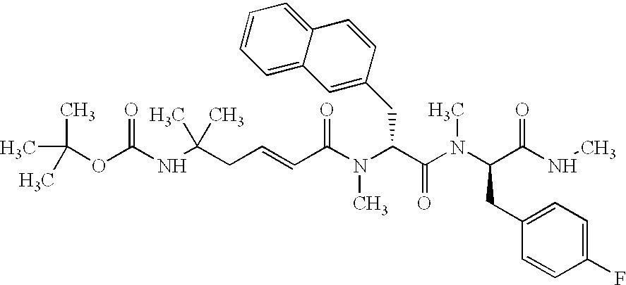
N(C(CC=CC(N(C(C(N(C(C(NC)=O)CC1=CC=C(F)C=C1)C)=O)CC1=CC2=CC=CC=C2C=C1)C)=O)(C)C)C(OC(C)(C)C)=O
